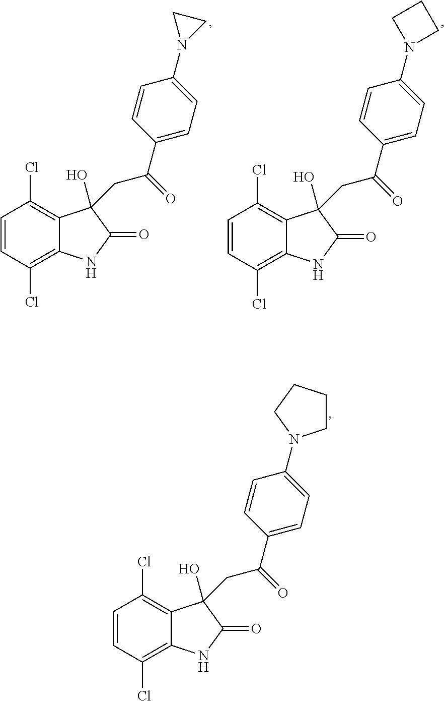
C1=CC(Cl)=C2C(=C1Cl)C(O)(CC(C1=CC=C(N3CCCC3)C=C1)=O)C(=O)N2.C1=CC(Cl)=C2C(=C1Cl)C(O)(CC(C1=CC=C(N3CC3)C=C1)=O)C(=O)N2.C1=CC(Cl)=C2C(=C1Cl)C(O)(CC(C1=CC=C(N3CCC3)C=C1)=O)C(=O)N2
